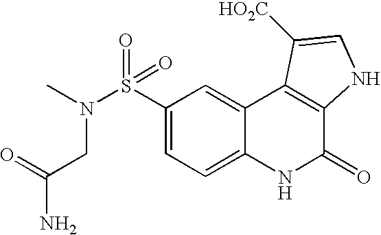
C1(S(=O)(=O)N(C)CC(N)=O)=CC=C2C(=C1)C1=C(C(=O)N2)NC=C1[HO2C]
